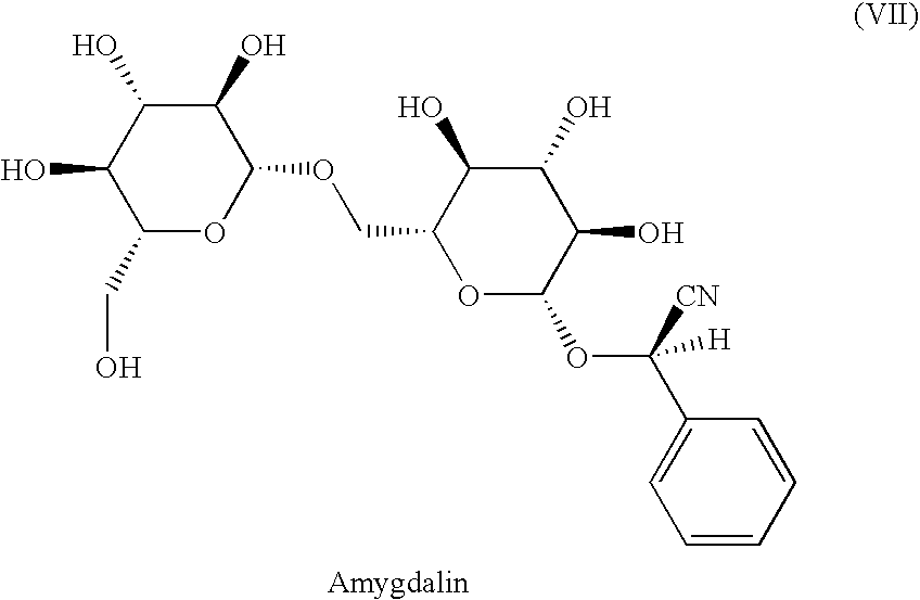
C1(CO)OC(OCC2C(O)C(O)C(O)C(OC(C3=CC=CC=C3)([CN])[H])O2)C(O)C(O)C1O
